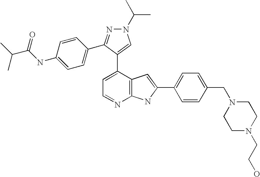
C1=C(C2=CN(C(C)C)N=C2C2=CC=C(NC(C(C)C)=O)C=C2)C2=C(N=C1)NC(C1=CC=C(CN3CCN(CCO)CC3)C=C1)=C2
